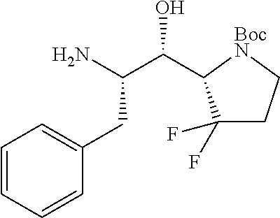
C1=CC=CC(CC(C(O)C2C(F)(F)CC[BocN]2)N)=C1
